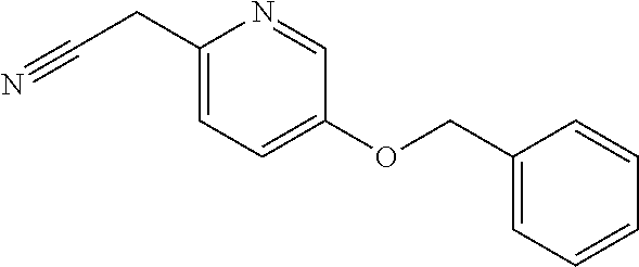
C1(CC#N)=CC=C(OCC2=CC=CC=C2)C=N1
